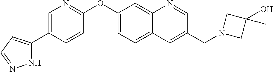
N1C(C2=CN=C(OC3=CC=C4C(=C3)N=CC(CN3CC(O)(C)C3)=C4)C=C2)=CC=N1
